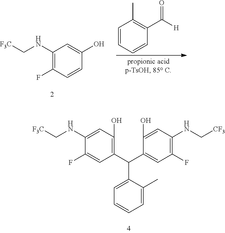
C1(F)=C(NC[F3C])C=C(O)C=C1.C1=CC=CC(C([H])=O)=C1C.C1(F)=CC(C(C2=CC(F)=C(NC[CF3])C=C2O)C2=CC=CC=C2C)=C(O)C=C1NC[F3C]
